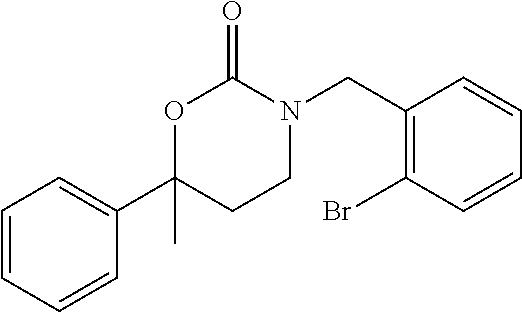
C1=CC=CC(C2(C)CCN(CC3=C(Br)C=CC=C3)C(=O)O2)=C1
